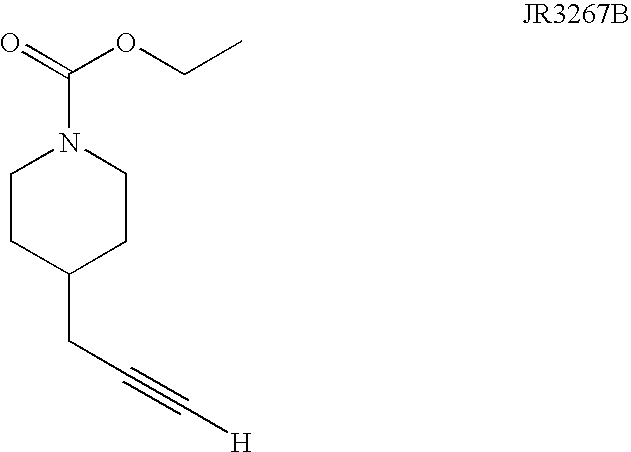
C1CC(CC#C[H])CCN1C(=O)OCC
